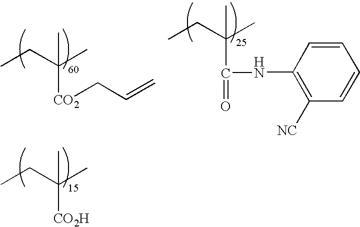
CCC(C)(C)[CO2]CC=C.CCC(C)(C)C(=O)NC1=C([NC])C=CC=C1.CCC(C)(C)[CO2H]
